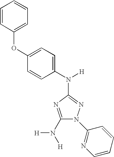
C1(N([H])[H])=NC(N(C2=CC=C(OC3=CC=CC=C3)C=C2)[H])=NN1C1=NC=CC=C1
